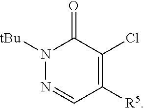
C1([R5])=C(Cl)C(=O)N([tBu])N=C1
